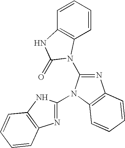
C1=CC2=C(C=C1)N(C1=NC3=C(N1C1=NC4=C(N1)C=CC=C4)C=CC=C3)C(=O)N2
